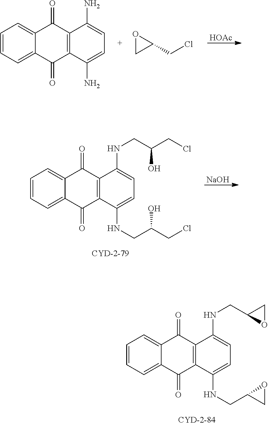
C1=CC=C2C(=C1)C(=O)C1=C(C2=O)C(N)=CC=C1N.O1CC1CCl.[HOAc].C1=CC=C2C(=C1)C(=O)C1=C(C2=O)C(NCC(CCl)O)=CC=C1NCC(CCl)O.[NaOH].C1=CC=C2C(=C1)C(=O)C1=C(C2=O)C(NCC2CO2)=CC=C1NCC1OC1
